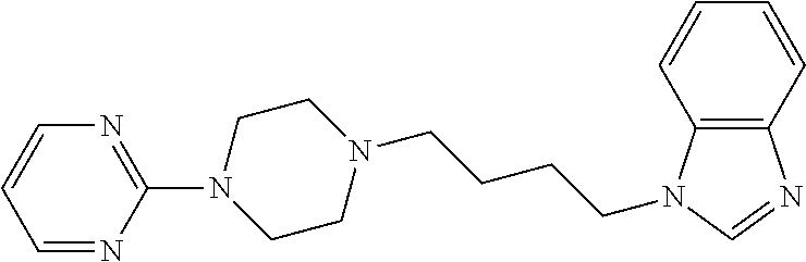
N1(C2=NC=CC=N2)CCN(CCCCN2C3=C(N=C2)C=CC=C3)CC1
